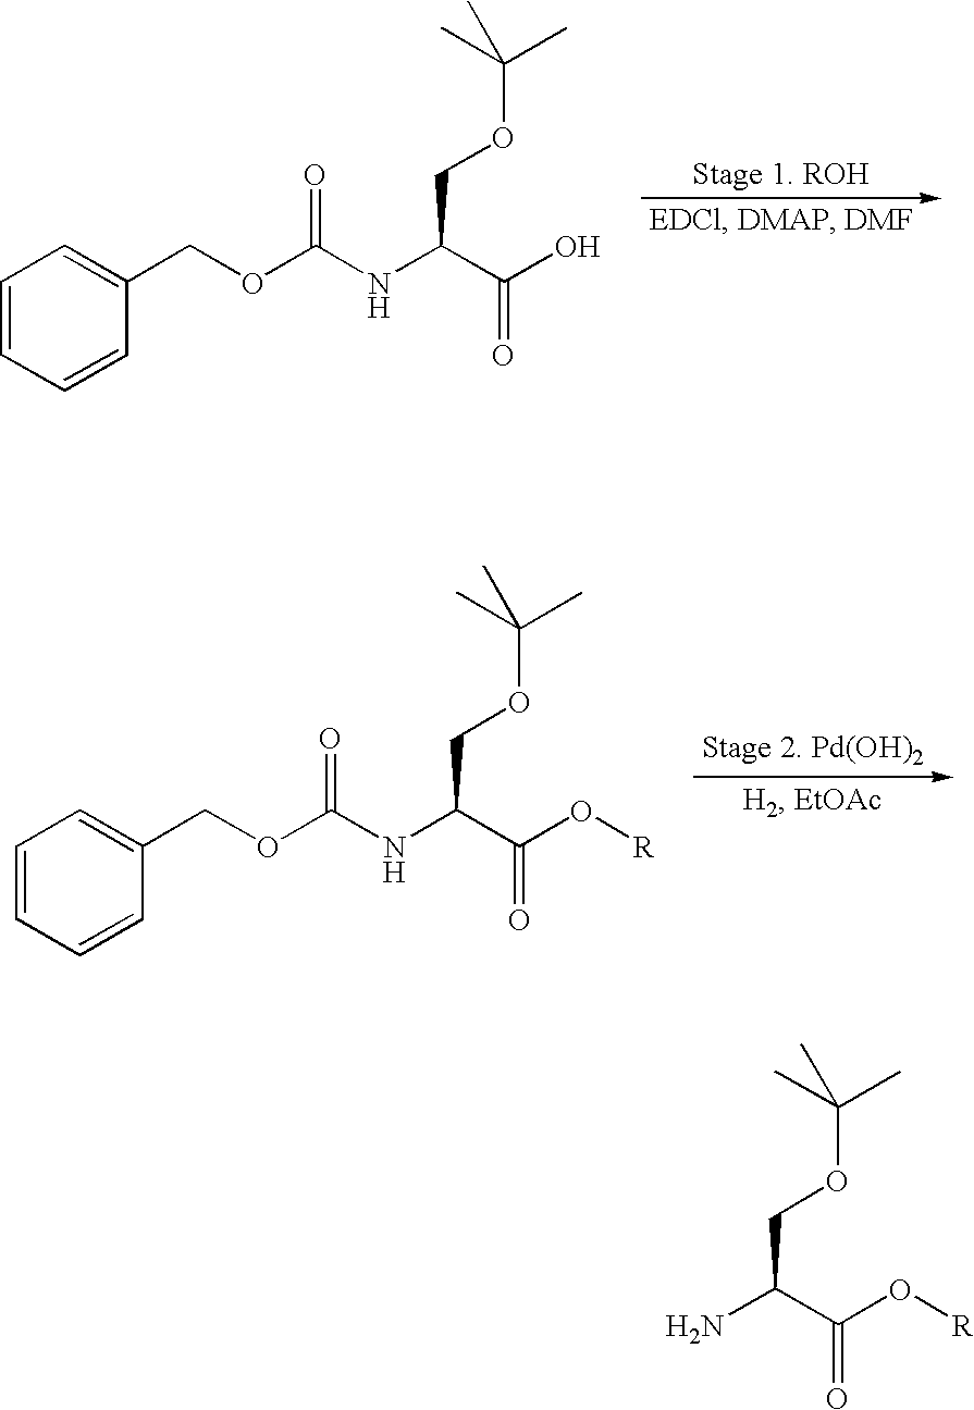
C(OC(C)(C)C)C(N)C(O[R])=O.C(OC(C)(C)C)C(NC(=O)OCC1=CC=CC=C1)C(O)=O.C(OC(C)(C)C)C(NC(=O)OCC1=CC=CC=C1)C(O[R])=O
